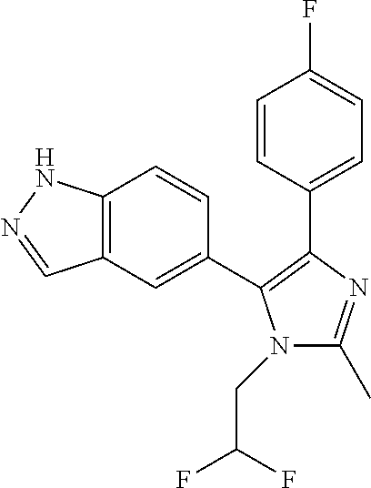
C12=C(C=C(C3=C(C4=CC=C(F)C=C4)N=C(C)N3CC(F)F)C=C1)C=NN2
